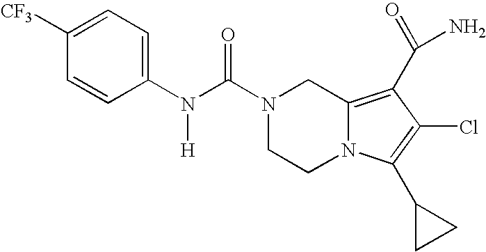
C1([CF3])=CC=C(N(C(N2CCN3C(=C(C(N)=O)C(Cl)=C3C3CC3)C2)=O)[H])C=C1
